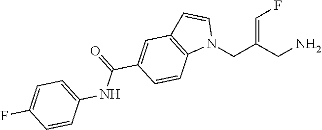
N1(CC(CN)=CF)C=CC2=C1C=CC(C(=O)NC1=CC=C(F)C=C1)=C2
